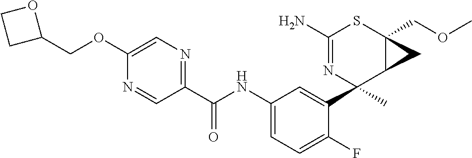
N1=CC(C(NC2=CC=C(F)C(C3(C)C4C(COC)(SC(N)=N3)C4)=C2)=O)=NC=C1OCC1OCC1
